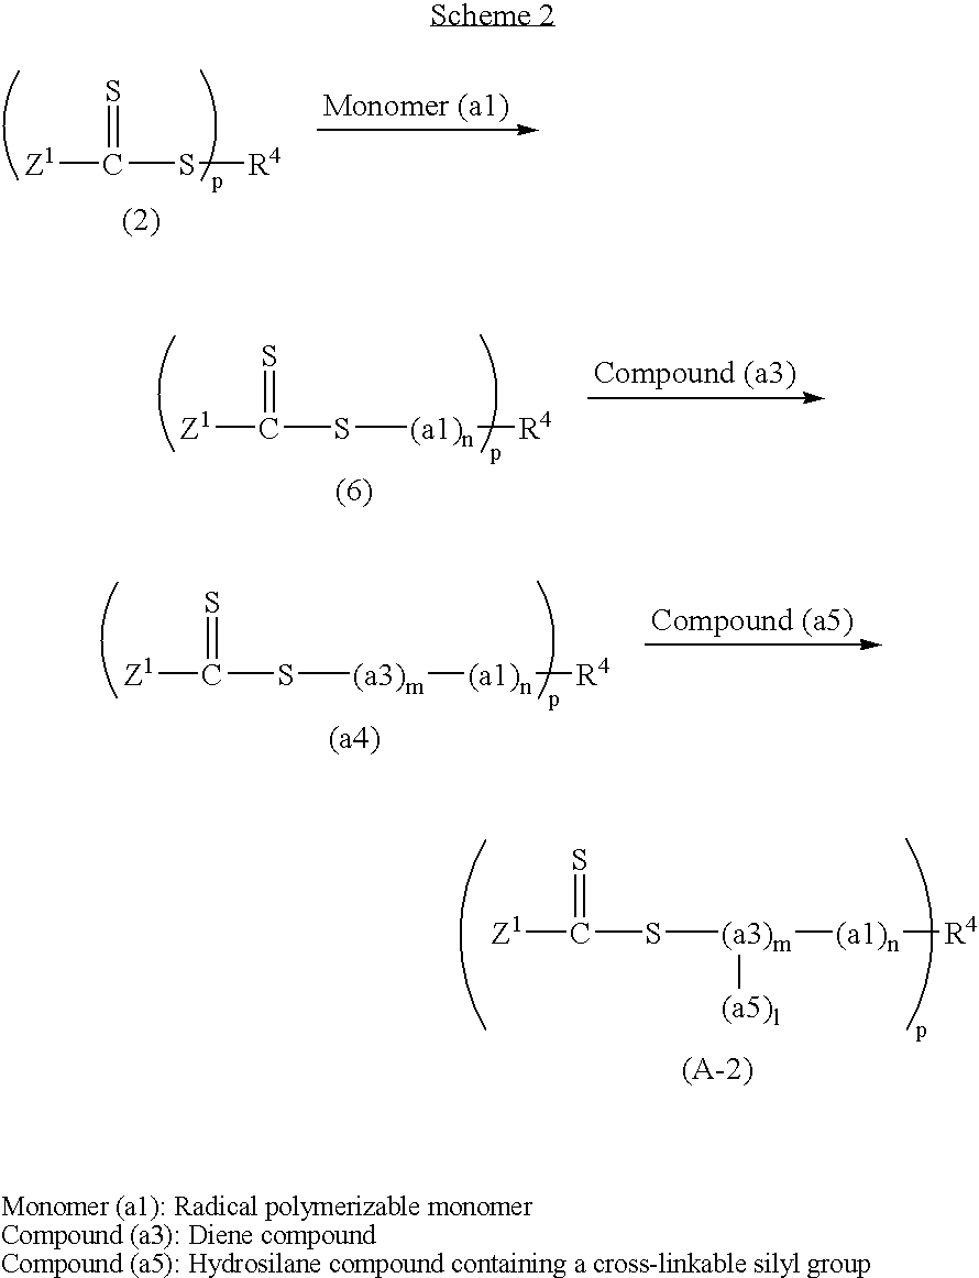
[Z1]C(S[R4])=S.[Z1]C(S[(a1)n][R4])=S.[Z1]C(S[(a3)m][(a1)n][R4])=S.[Z1]C(S[(a3)m]([(a1)n][R4])[(a5)l])=S
